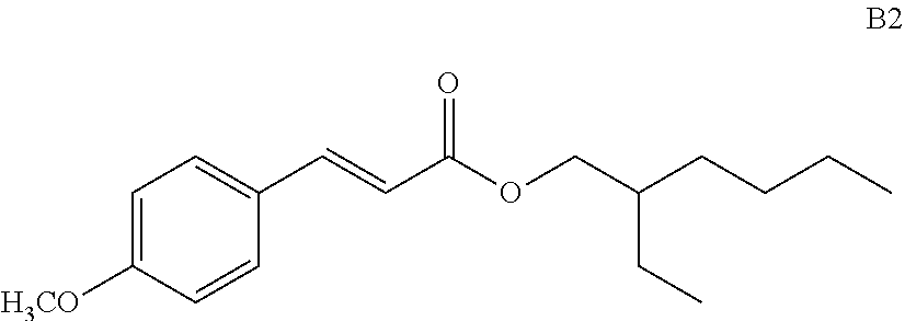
C1=C([H3CO])C=CC(C=CC(=O)OCC(CC)CCCC)=C1
